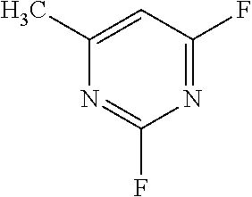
C1(C)=CC(F)=NC(F)=N1
